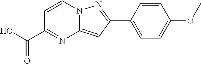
C1=CN2C(=CC(C3=CC=C(OC)C=C3)=N2)N=C1C(O)=O
